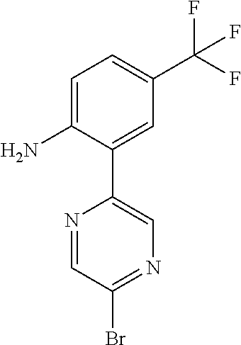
C1=C(N)C(C2=CN=C(Br)C=N2)=CC(C(F)(F)F)=C1
